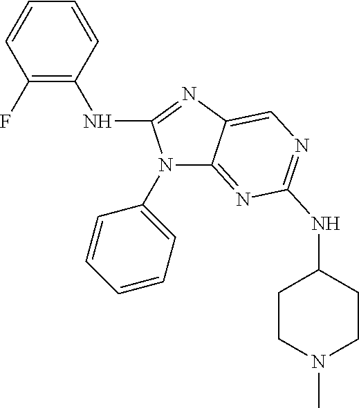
C1(F)=C(NC2=NC3=CN=C(NC4CCN(C)CC4)N=C3N2C2=CC=CC=C2)C=CC=C1
